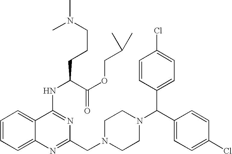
C1(NC(CCCN(C)C)C(OCC(C)C)=O)=NC(CN2CCN(C(C3=CC=C(Cl)C=C3)C3=CC=C(Cl)C=C3)CC2)=NC2=CC=CC=C12
